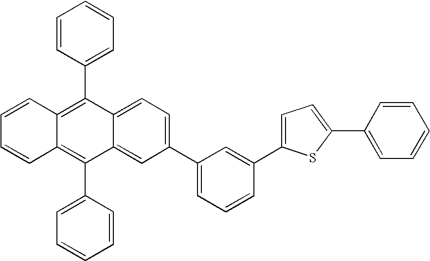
C1=CC2=C(C3=CC=CC=C3)C3=CC=C(C4=CC=CC(C5=CC=C(C6=CC=CC=C6)S5)=C4)C=C3C(C3=CC=CC=C3)=C2C=C1
